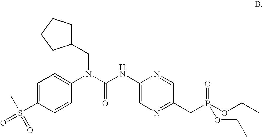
C1=C(S(C)(=O)=O)C=CC(N(C(NC2=CN=C(CP(OCC)(=O)OCC)C=N2)=O)CC2CCCC2)=C1
